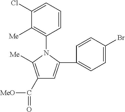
C1(C([MeO])=O)=C([Me])N(C2=C([Me])C(Cl)=CC=C2)C(C2=CC=C(Br)C=C2)=C1
